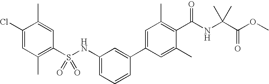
C1(Cl)=CC(C)=C(S(NC2=CC=CC(C3=CC(C)=C(C(NC(C(OC)=O)(C)C)=O)C(C)=C3)=C2)(=O)=O)C=C1C
